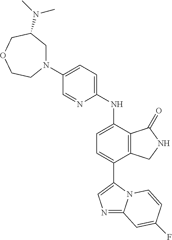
C1(N2CC(N(C)C)COCC2)=CC=C(NC2=CC=C(C3=CN=C4N3C=CC(F)=C4)C3=C2C(=O)NC3)N=C1
